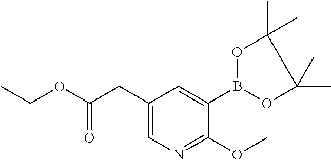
C1(C)(C)OB(C2=CC(CC(OCC)=O)=CN=C2OC)OC1(C)C
